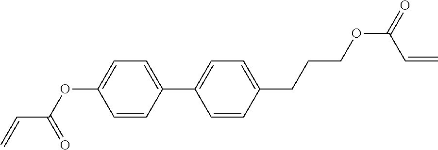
C1=C(OC(C=C)=O)C=CC(C2=CC=C(CCCOC(C=C)=O)C=C2)=C1
